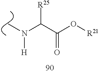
C(C(O[R21])=O)([R25])N([H])C
